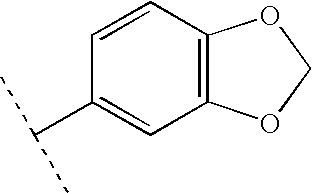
C1=CC2=C(C=C1C(C)C)OCO2
